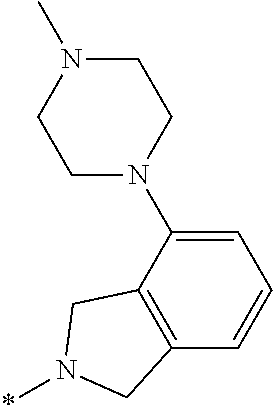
C1=C(N2CCN(C)CC2)C2=C(C=C1)CN(*)C2
